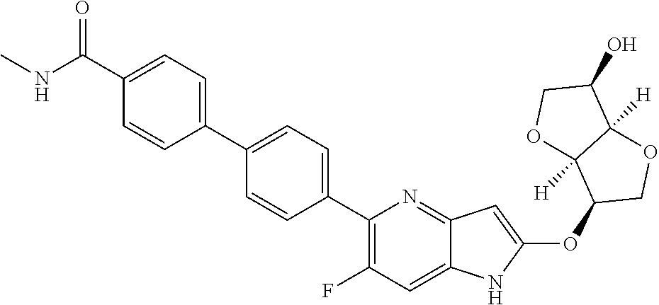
C1(C2=CC=C(C3=C(F)C=C4C(=N3)C=C(OC3COC5([H])C3([H])OCC5O)N4)C=C2)=CC=C(C(NC)=O)C=C1
